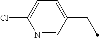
C1=C(Cl)N=CC(CC)=C1
